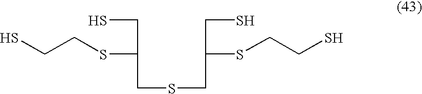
SCC(SCCS)CSCC(SCCS)CS
